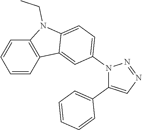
N1(C2=CC=C3C(=C2)C2=C(N3CC)C=CC=C2)C(C2=CC=CC=C2)=CN=N1
